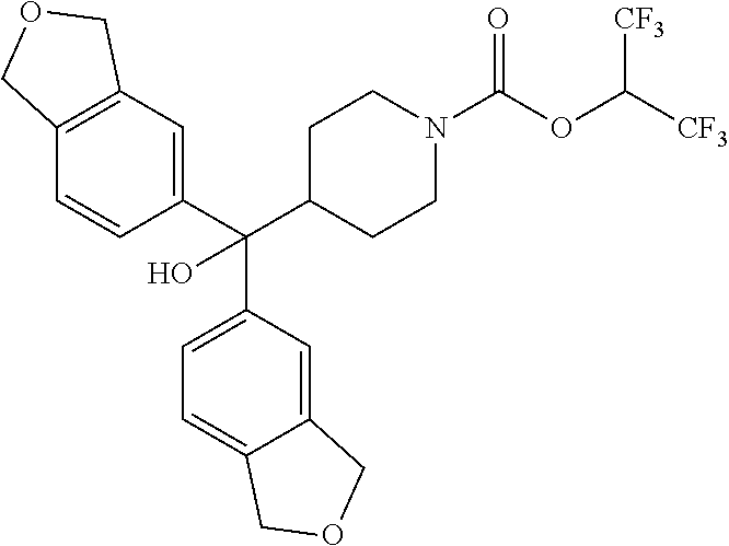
C12=C(C=C(C(C3CCN(C(OC([CF3])[CF3])=O)CC3)(C3=CC=C4C(=C3)COC4)O)C=C1)COC2
